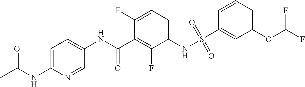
C1=C(NC(C)=O)N=CC(NC(C2=C(F)C(NS(C3=CC(OC(F)F)=CC=C3)(=O)=O)=CC=C2F)=O)=C1
